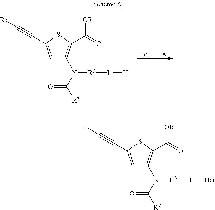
C1=C(C#C[R1])SC(C(=O)[OR])=C1N(C([R2])=O)[R3][L][H].[Het][X].C1=C(C#C[R1])SC(C(=O)[OR])=C1N(C([R2])=O)[R3][L][Het]
